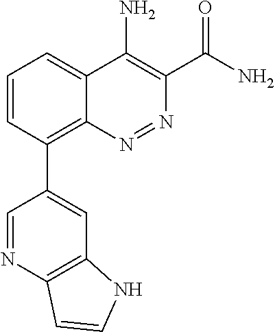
C1=CC(C2=CC3=C(N=C2)C=CN3)=C2C(=C1)C(N)=C(C(N)=O)N=N2
